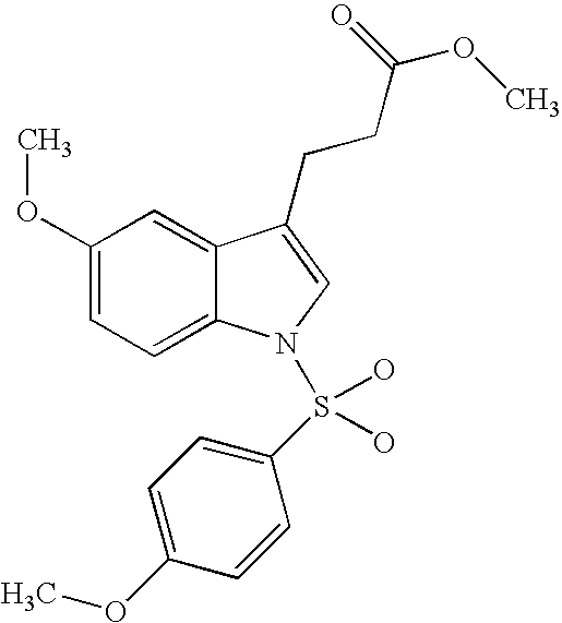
C12=CC(OC)=CC=C1N(S(C1=CC=C(OC)C=C1)(O)O)C=C2CCC(OC)=O
